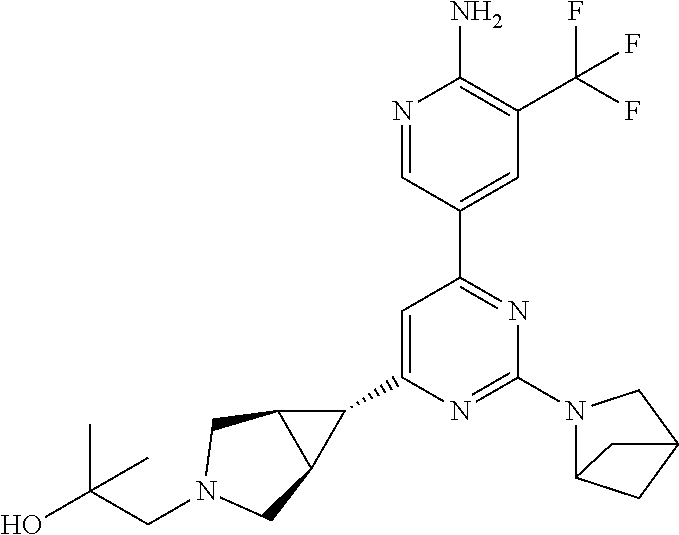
C1(C2=CC(C3=CC(C(F)(F)F)=C(N)N=C3)=NC(N3C4CC(C3)C4)=N2)C2C1CN(CC(O)(C)C)C2
